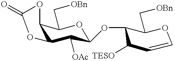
O=C1OC2C(C([OAc])C(OC3C(C[OBn])OC=CC3[TESO])OC2C[OBn])O1
